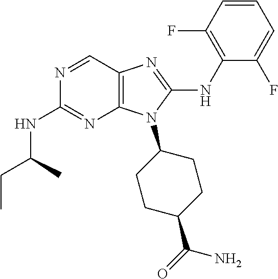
N1=CC2=C(N=C1NC(CC)C)N(C1CCC(C(=O)N)CC1)C(NC1=C(F)C=CC=C1F)=N2
